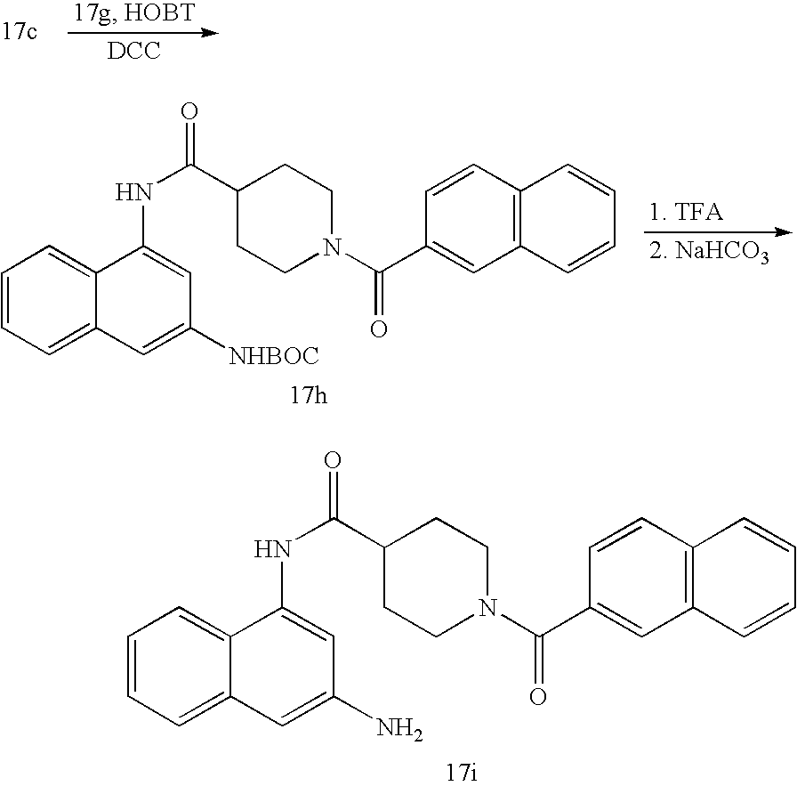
[DCC].C1=CC=C2C(=C1)C(NC(=O)C1CCN(C(C3=CC4=C(C=C3)C=CC=C4)=O)CC1)=CC(N)=C2.C1=CC=C2C(=C1)C(NC(=O)C1CCN(C(C3=CC4=C(C=C3)C=CC=C4)=O)CC1)=CC([NHBOC])=C2
